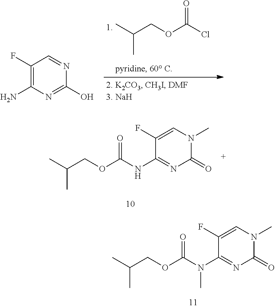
C1(F)=C(N)N=C(O)N=C1.CC(COC(Cl)=O)C.C1(=O)N(C)C=C(F)C(NC(OCC(C)C)=O)=N1.C1(=O)N(C)C=C(F)C(N(C(OCC(C)C)=O)C)=N1
